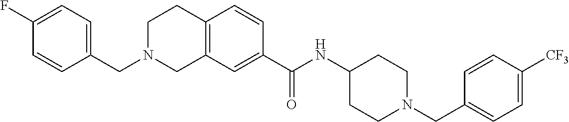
C1(F)=CC=C(CN2CC3=C(CC2)C=CC(C(NC2CCN(CC4=CC=C([CF3])C=C4)CC2)=O)=C3)C=C1
